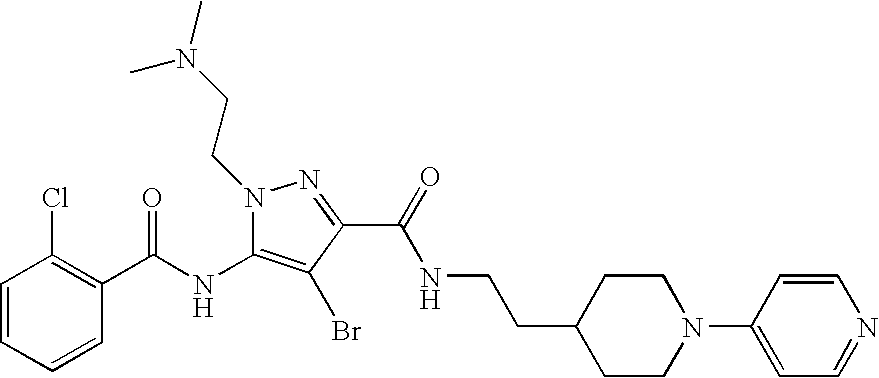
C1=CC=CC(C(NC2=C(Br)C(C(=O)NCCC3CCN(C4=CC=NC=C4)CC3)=NN2CCN(C)C)=O)=C1Cl
